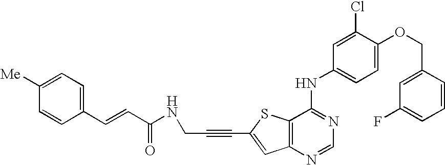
C12=C(SC(C#CCNC(=O)C=CC3=CC=C([Me])C=C3)=C1)C(NC1=CC=C(OCC3=CC(F)=CC=C3)C(Cl)=C1)=NC=N2
